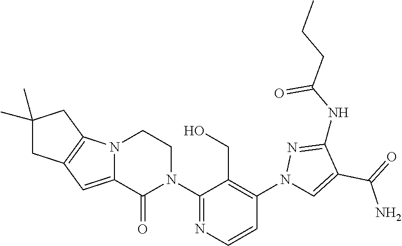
C12=CC3=C(N1CCN(C1=NC=CC(N4C=C(C(=O)N)C(NC(CCC)=O)=N4)=C1CO)C2=O)CC(C)(C)C3
